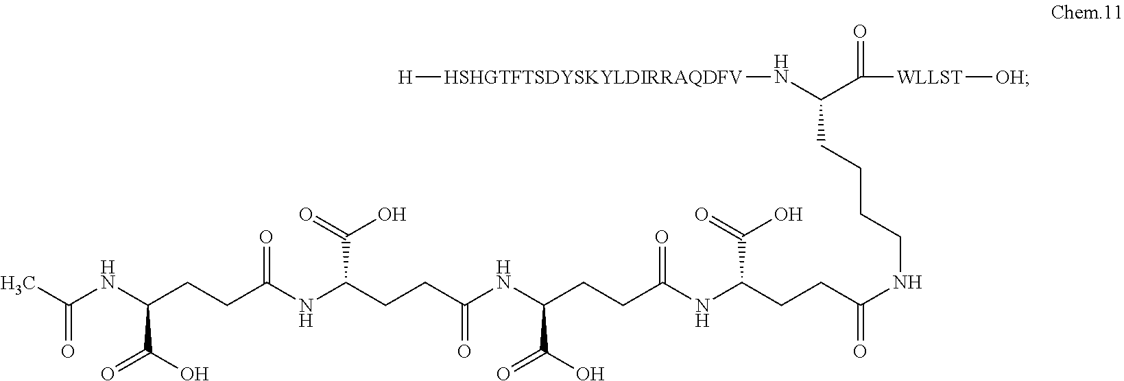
CC(NC(CCC(NC(CCC(NC(CCC(NC(CCC(=O)NCCCCC(N[HSHGTFTSDYSKYLDIRRAQDFV][H])C(=O)[WLLST][OH])C(O)=O)=O)C(=O)O)=O)C(O)=O)=O)C(=O)O)=O
